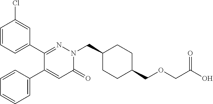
C1=CC=C(C2=NN(CC3CCC(COCC(O)=O)CC3)C(=O)C=C2C2=CC=CC=C2)C=C1Cl
